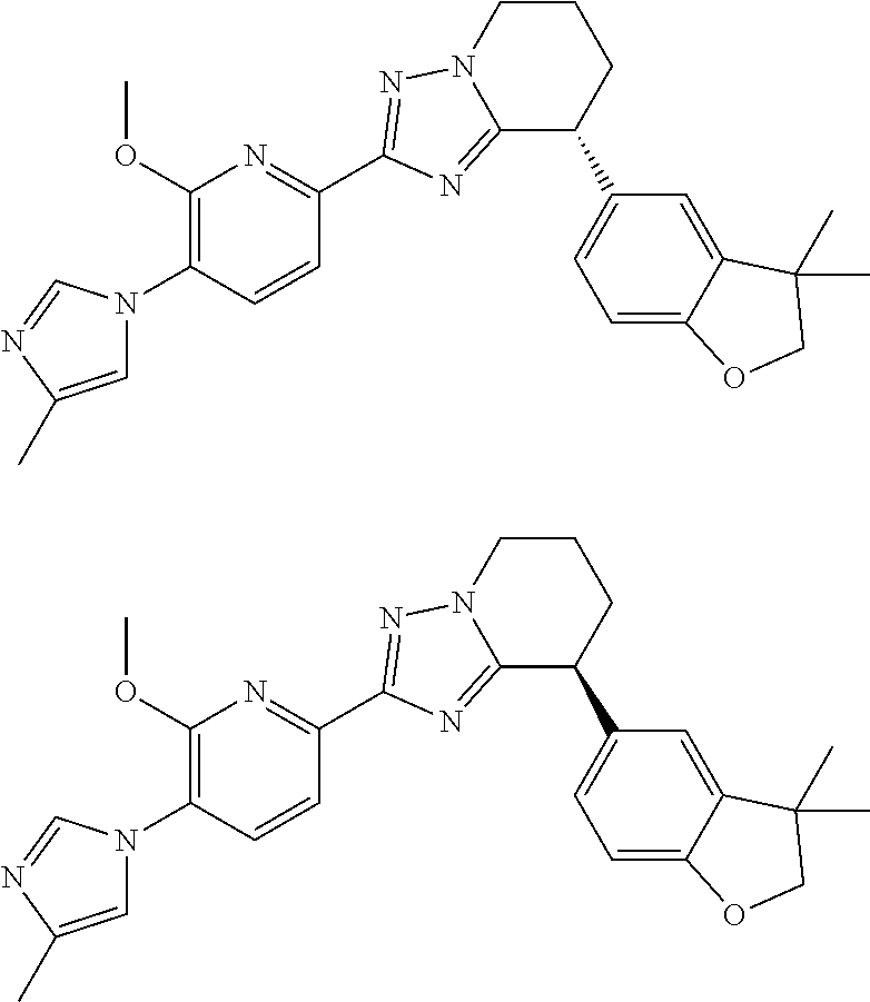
C1(OC)=C(N2C=C(C)N=C2)C=CC(C2=NN3CCCC(C4=CC=C5C(=C4)C(C)(C)CO5)C3=N2)=N1.C1(OC)=C(N2C=C(C)N=C2)C=CC(C2=NN3CCCC(C4=CC=C5C(=C4)C(C)(C)CO5)C3=N2)=N1
